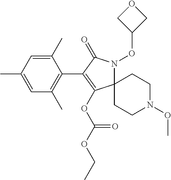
C1(C)=CC(C)=CC(C)=C1C1=C(OC(OCC)=O)C2(N(OC3COC3)C1=O)CCN(OC)CC2
